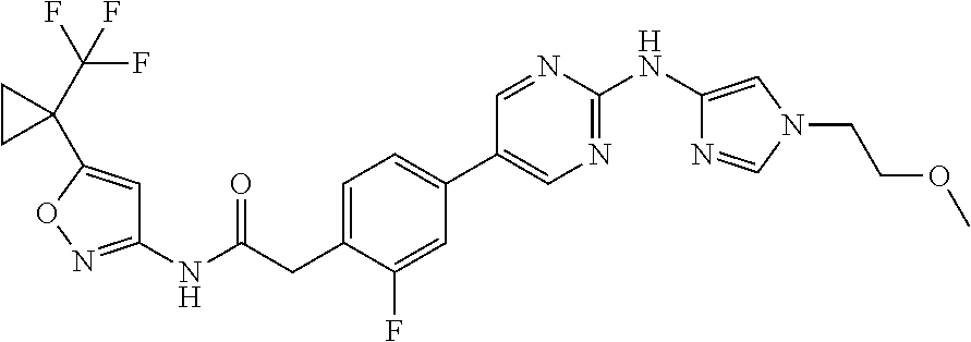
C1(NC(=O)CC2=CC=C(C3=CN=C(NC4=CN(CCOC)C=N4)N=C3)C=C2F)=NOC(C2(C(F)(F)F)CC2)=C1
